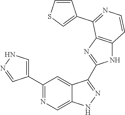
C1(C2=NC=C3C(=C2)C(C2=NC4=C(N2)C=CN=C4C2=CSC=C2)=NN3)=CNN=C1
